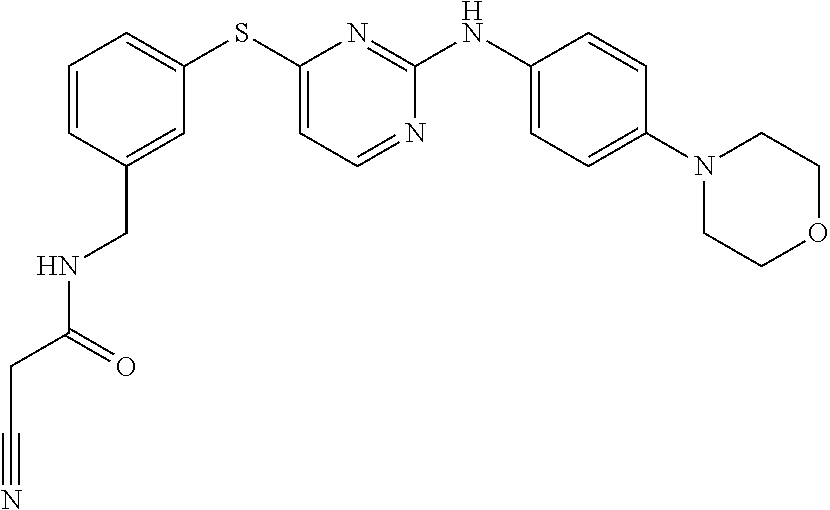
C1=CC=C(SC2=CC=NC(NC3=CC=C(N4CCOCC4)C=C3)=N2)C=C1CNC(CC#N)=O
